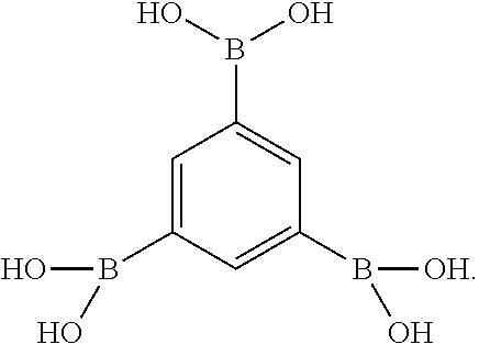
C1=C(B(O)O)C=C(B([OH])O)C=C1B(O)O
